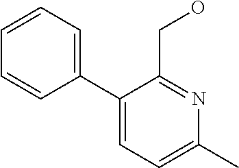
C1(C2=CC=CC=C2)=CC=C(C)N=C1CO
